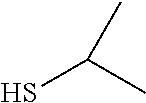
SC(C)C
